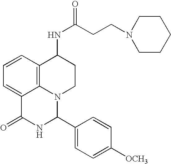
C1=CC2=C3C(=C1)C(=O)NC(C1=CC=C([OCH3])C=C1)N3CCC2NC(CCN1CCCCC1)=O
